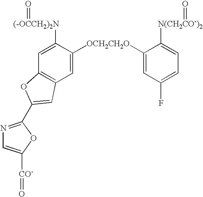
C1=C([(-OCCH2)2N]=O)C([OCH2CH2O]C2=CC(F)=CC=C2[N(CH2CO-)2]=O)=CC2=C1OC(C1=NC=C([CO-]=O)O1)=C2
